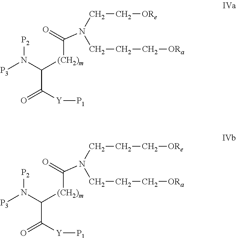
[P3]N(C(C(=O)[Y][P1])[(CH2)m]C(=O)N(CC[ORe])CCC[ORa])[P2].[P3]N(C(C(=O)[Y][P1])[(CH2)m]C(=O)N(CCC[ORe])CCC[ORa])[P2]
